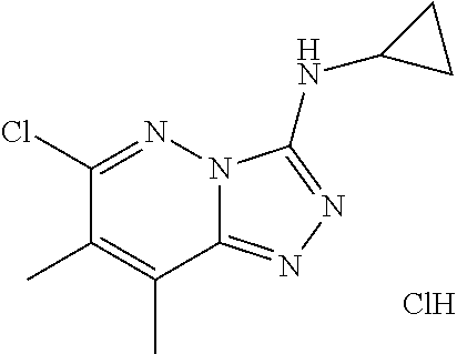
C1(Cl)=NN2C(=NN=C2NC2CC2)C(C)=C1C.Cl
